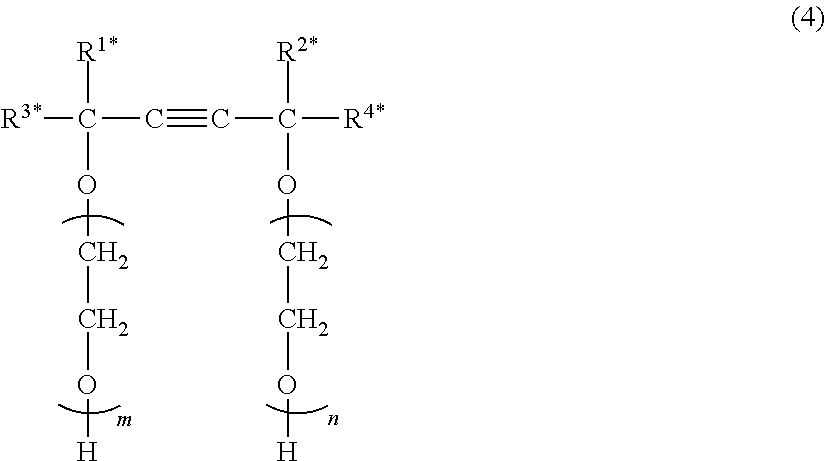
[R3*]C(C#CC([R4*])([R2*])OCCO[H])([R1*])OCCO[H]
